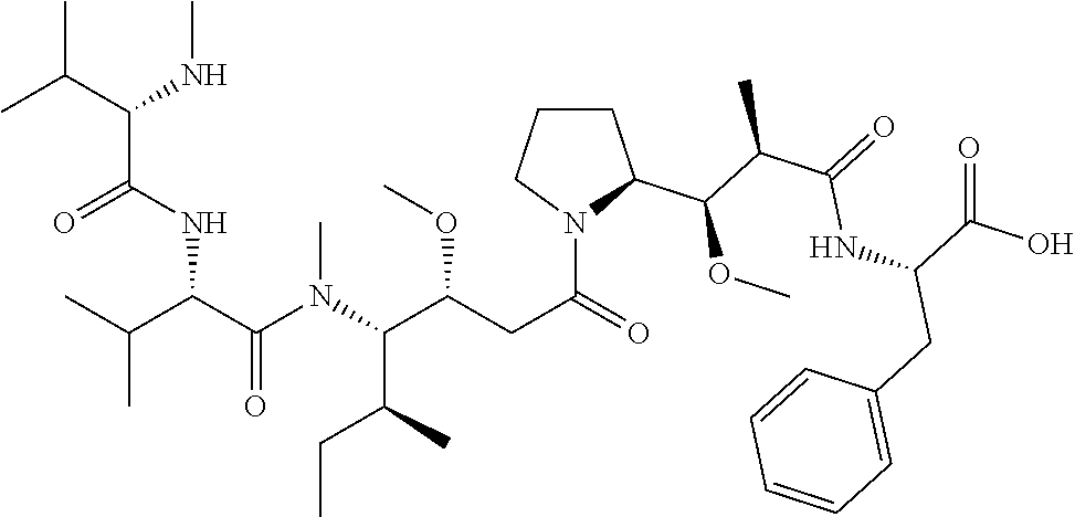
C(C)(C(NC)C(NC(C(N(C(C(OC)CC(=O)N1C(C(C(C(=O)NC(C(O)=O)CC2=CC=CC=C2)C)OC)CCC1)C(C)CC)C)=O)C(C)C)=O)C
